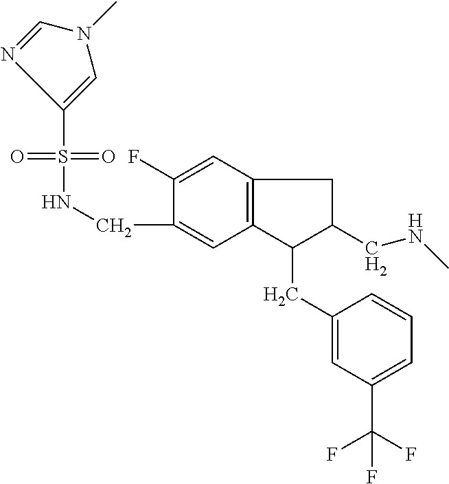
S(=O)(=O)(NCC1=CC2=C(C=C1F)CC(CNC)C2CC1=CC(C(F)(F)F)=CC=C1)C1=CN(C)C=N1
